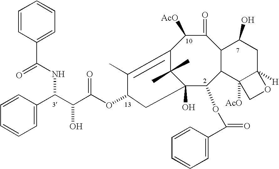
C12=C(C)C(OC(C(C(C3=CC=CC=C3)NC(C3=CC=CC=C3)=O)O)=O)CC(O)(C1(C)C)C(OC(=O)C1=CC=CC=C1)C1C(C(=O)C2[AcO])C(O)CC2([H])C1([AcO])CO2
